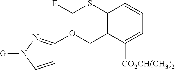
C1(SCF)=C(COC2=NN([G])C=C2)C([CO2CH(CH3)2])=CC=C1
